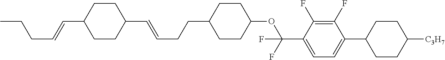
C1(C=CCCC2CCC(OC(C3=CC=C(C4CCC([C3H7])CC4)C(F)=C3F)(F)F)CC2)CCC(C=CCCC)CC1
